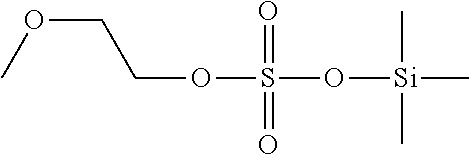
O(S(O[Si](C)(C)C)(=O)=O)CCOC
